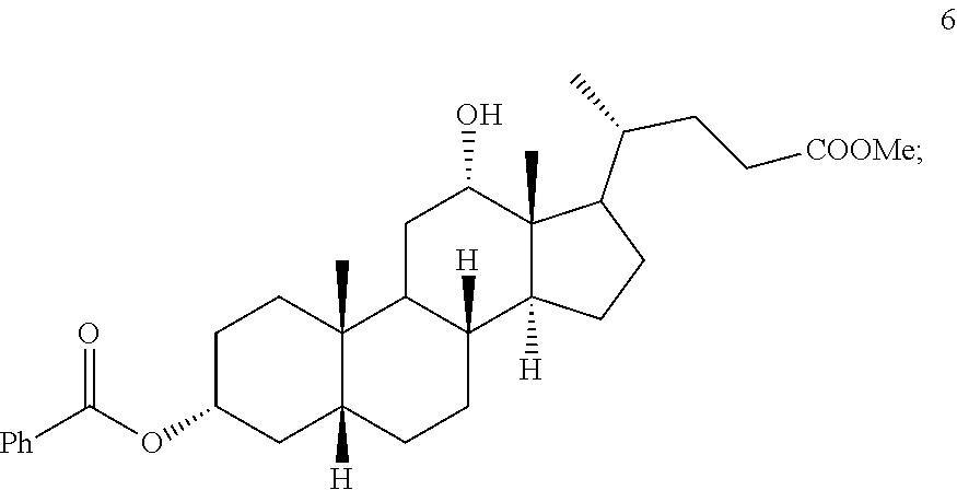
C1C(OC([Ph])=O)CC2([H])C(C)(C1)C1C([H])(CC2)C2([H])C(C)(C(O)C1)C(C(C)CC[COOMe])CC2
